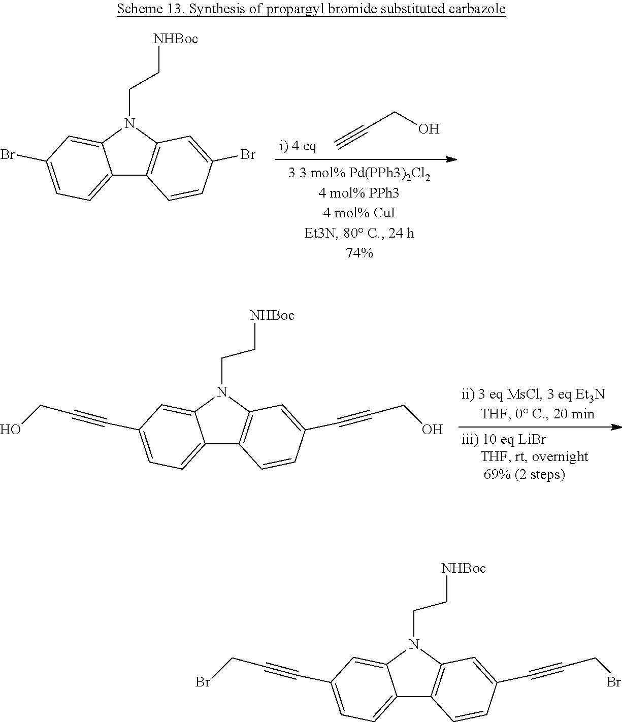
C12=CC=C(C#CCBr)C=C1N(CC[NHBoc])C1=C2C=CC(C#CCBr)=C1.C#CCO.C12=CC=C(Br)C=C1N(CC[NHBoc])C1=C2C=CC(Br)=C1.C12=CC=C(C#CCO)C=C1N(CC[NHBoc])C1=C2C=CC(C#CCO)=C1
